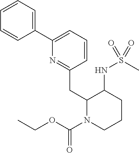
C1(C2=CC=CC(CC3N(C(OCC)=O)CCCC3NS(C)(=O)=O)=N2)=CC=CC=C1
